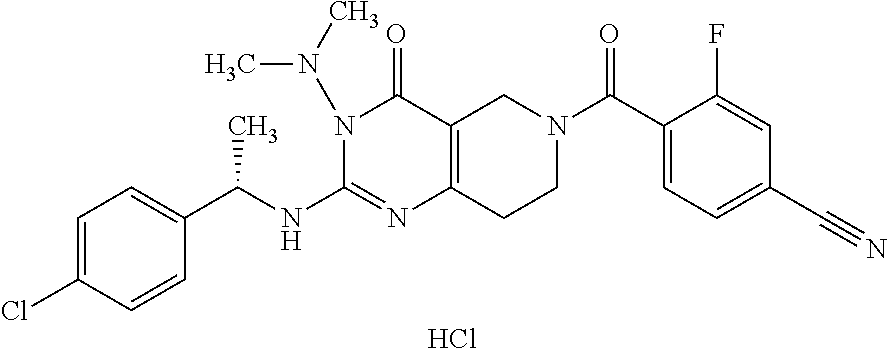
Cl.C1=C(Cl)C=CC(C(NC2=NC3=C(C(=O)N2N(C)C)CN(C(C2=CC=C(C#N)C=C2F)=O)CC3)C)=C1
